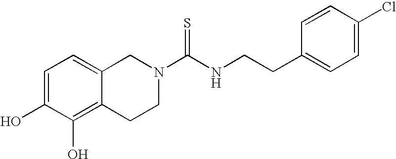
C1=C(O)C(O)=C2C(=C1)CN(C(NCCC1=CC=C(Cl)C=C1)=S)CC2
